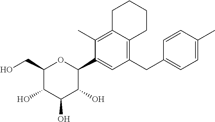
OCC1C(O)C(O)C(O)C(C2=CC(CC3=CC=C(C)C=C3)=C3C(=C2C)CCCC3)O1
